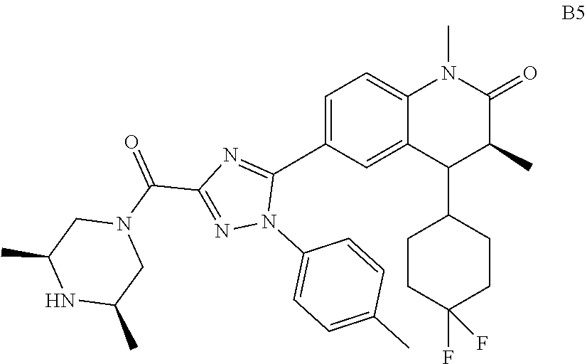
C1=C(C2=NC(C(N3CC(C)NC(C)C3)=O)=NN2C2=CC=C(C)C=C2)C=C2C(=C1)N(C)C(=O)C(C)C2C1CCC(F)(F)CC1
